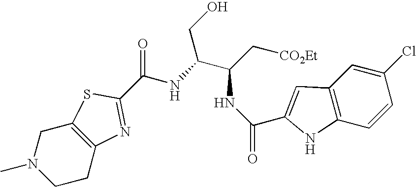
C12=C(CN(C)CC1)SC(C(NC(C(C[CO2Et])NC(C1=CC3=C(C=CC(Cl)=C3)N1)=O)CO)=O)=N2
